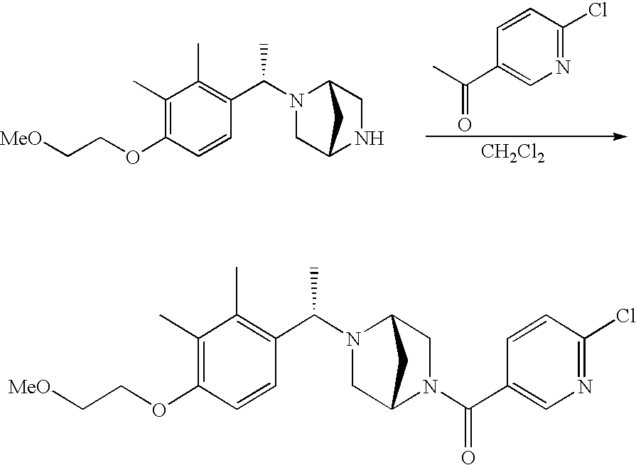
C1=CC(Cl)=NC=C1C(C)=O.[CH2Cl2].C1(C)=C(OCC[MeO])C=CC(C(N2CC3NCC2C3)C)=C1C.C1=CC(Cl)=NC=C1C(N1CC2N(C(C3=C(C)C(C)=C(OCC[MeO])C=C3)C)CC1C2)=O
